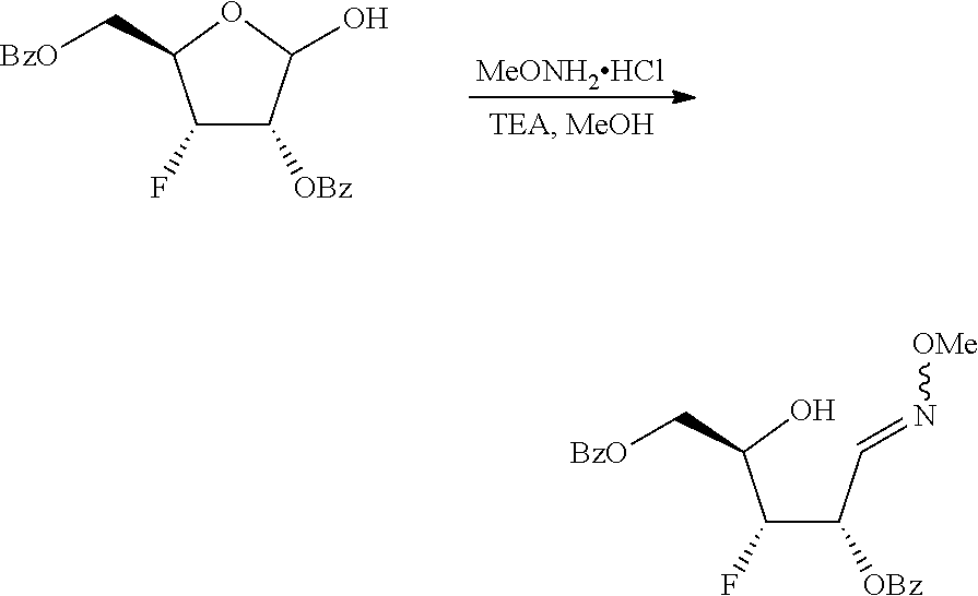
[MeONH2HCl].C1(F)C([OBz])C(O)OC1C[BzO].C(C(C=N[OMe])[OBz])(C(O)C[BzO])F
